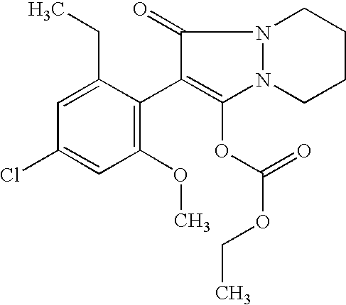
C1CCN2N(C1)C(=O)C(C1=C(OC)C=C(Cl)C=C1CC)=C2OC(=O)OCC
